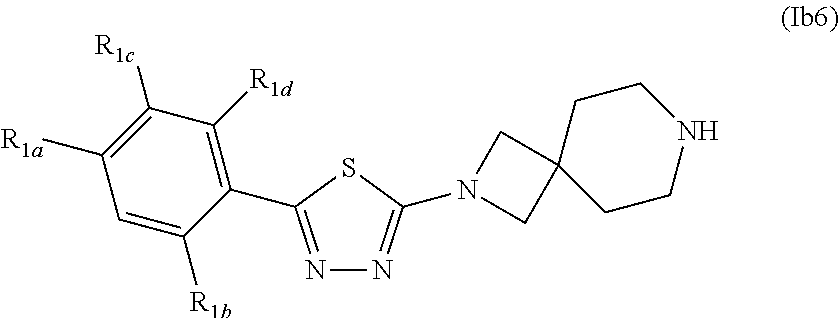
N1=C(C2=C([R1d])C([R1c])=C([R1a])C=C2[R1b])SC(N2CC3(C2)CCNCC3)=N1
